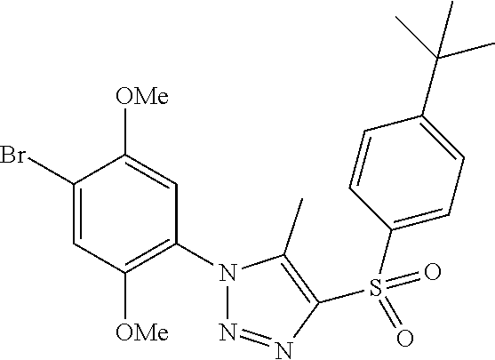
C1(Br)=CC([OMe])=C(N2N=NC(S(C3=CC=C(C(C)(C)C)C=C3)(=O)=O)=C2C)C=C1[OMe]
